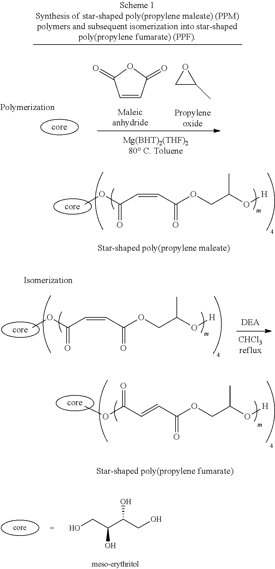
C1=CC(=O)OC1=O.C1C(C)O1.COC(C=CC(OCC(O[H])C)=O)=O.COC(C=CC(OCC(O[H])C)=O)=O.COC(C=CC(OCC(O[H])C)=O)=O.OCC(C(CO)O)O
